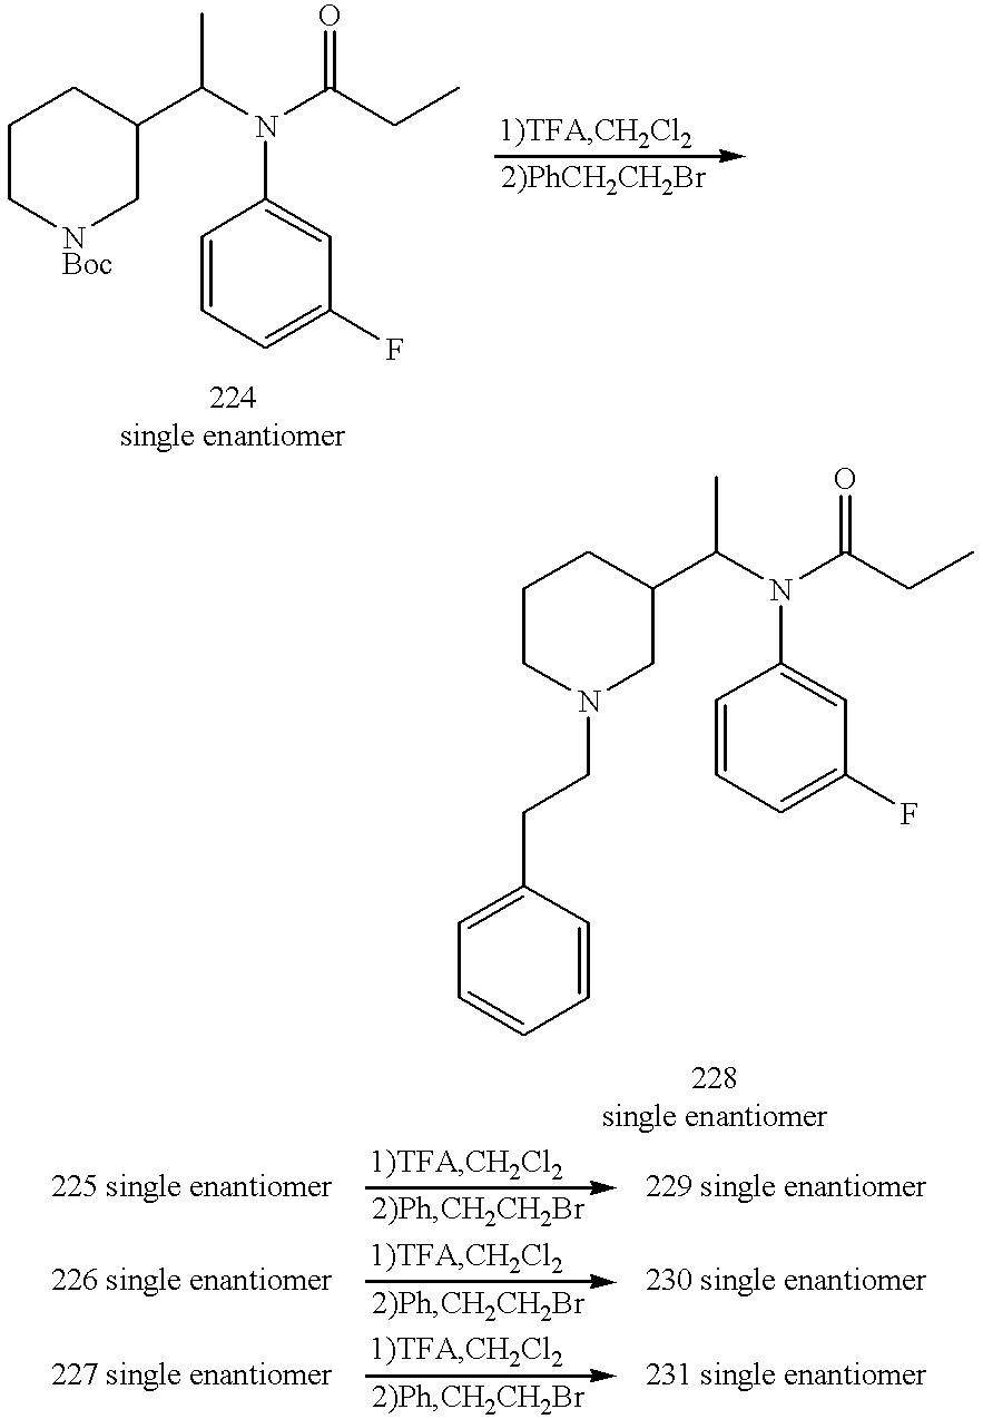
C1C[NBoc]CC(C(N(C(CC)=O)C2=CC(F)=CC=C2)C)C1.C1CN(CCC2=CC=CC=C2)CC(C(N(C(CC)=O)C2=CC(F)=CC=C2)C)C1
